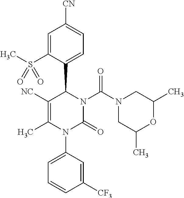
C1=C(S(C)(=O)=O)C(C2N(C(N3CC(C)OC(C)C3)=O)C(=O)N(C3=CC=CC([CF3])=C3)C(C)=C2[NC])=CC=C1[CN]
